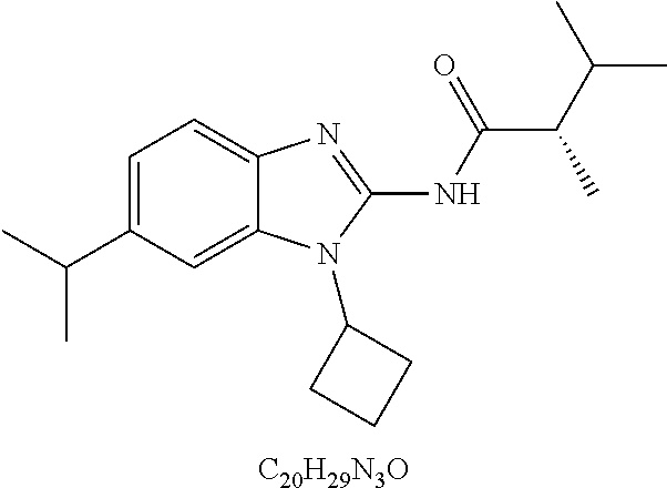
[C20H29N3O].C1=C(C(C)C)C=C2C(=C1)N=C(NC(C(C(C)C)C)=O)N2C1CCC1
